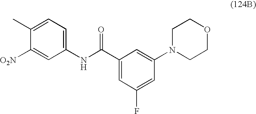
C1([O2N])=CC(NC(C2=CC(F)=CC(N3CCOCC3)=C2)=O)=CC=C1C
